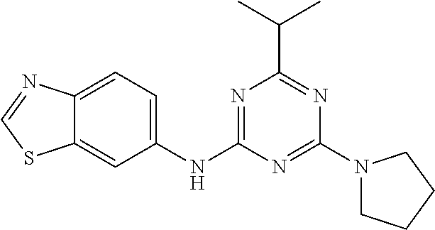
C12=CC(NC3=NC(C(C)C)=NC(N4CCCC4)=N3)=CC=C1N=CS2
